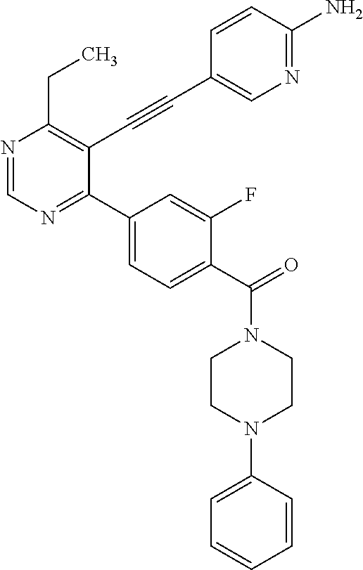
N1=CN=C(C2=CC=C(C(=O)N3CCN(C4=CC=CC=C4)CC3)C(F)=C2)C(C#CC2=CN=C(N)C=C2)=C1CC
